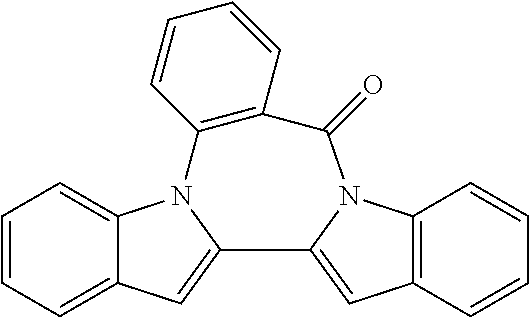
C1=CC=C2C(=C1)N1C(=C2)C2=CC3=C(N2C(=O)C2=C1C=CC=C2)C=CC=C3
